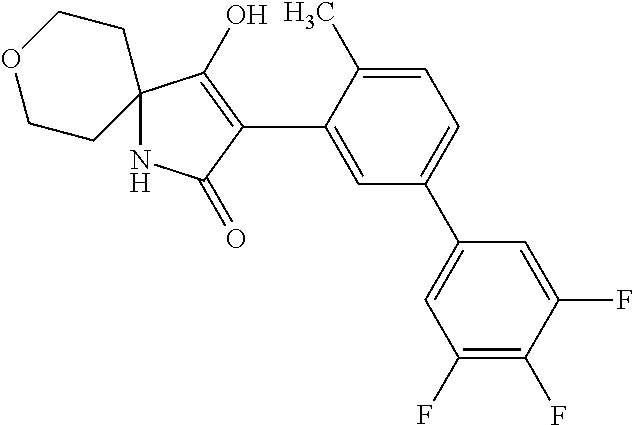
N1C2(C(O)=C(C3=CC(C4=CC(F)=C(F)C(F)=C4)=CC=C3C)C1=O)CCOCC2
